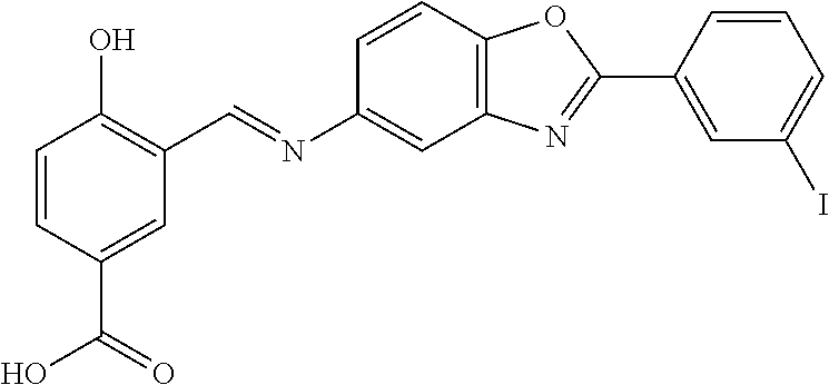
OC1=C(C=NC2=CC3=C(C=C2)OC(C2=CC(I)=CC=C2)=N3)C=C(C(=O)O)C=C1
